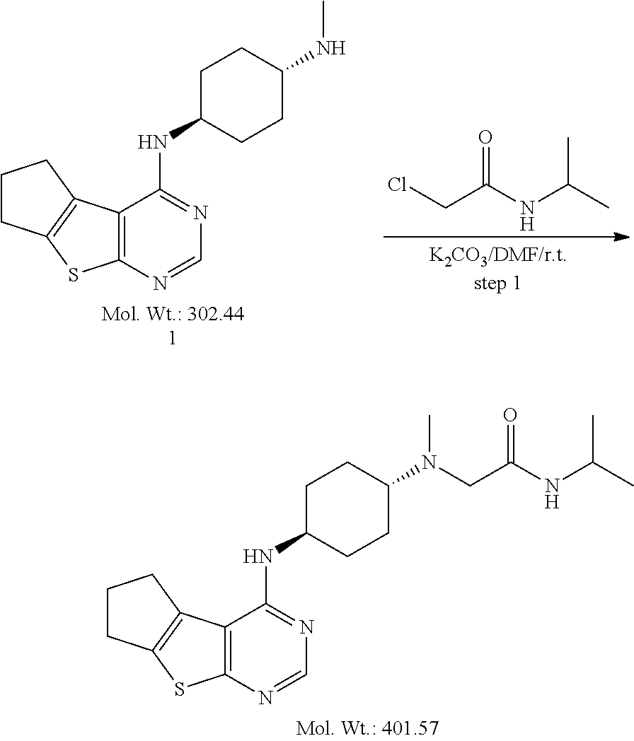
C12=C(N=CN=C1NC1CCC(N(C)CC(NC(C)C)=O)CC1)SC1=C2CCC1.C12=C(N=CN=C1NC1CCC(NC)CC1)SC1=C2CCC1.O=C(NC(C)C)CCl
